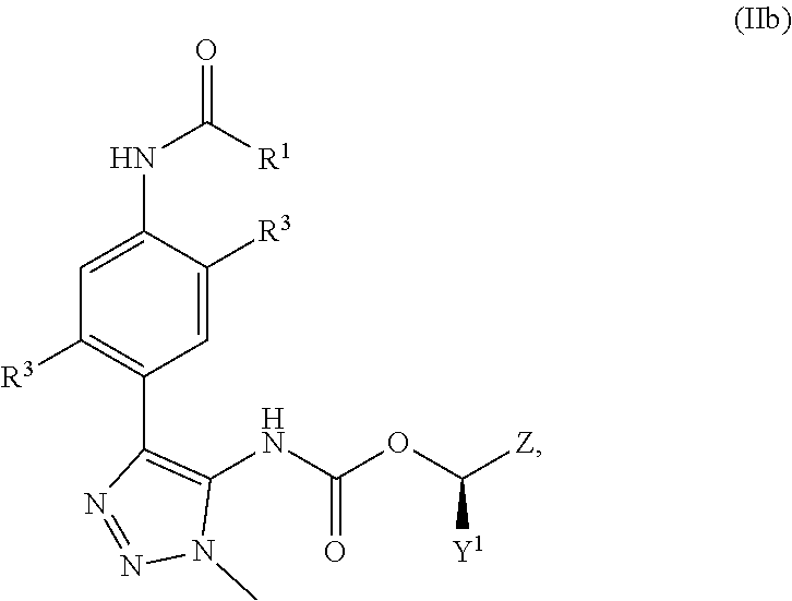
C1=C([R3])C(NC([R1])=O)=CC([R3])=C1C1=C(NC(OC([Z])[Y1])=O)N(C)N=N1
